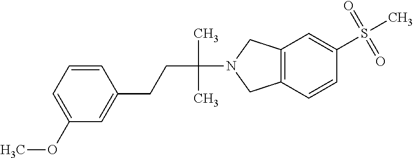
C1=CC=C(OC)C=C1CCC(N1CC2=C(C1)C=C(S(C)(=O)=O)C=C2)(C)C
